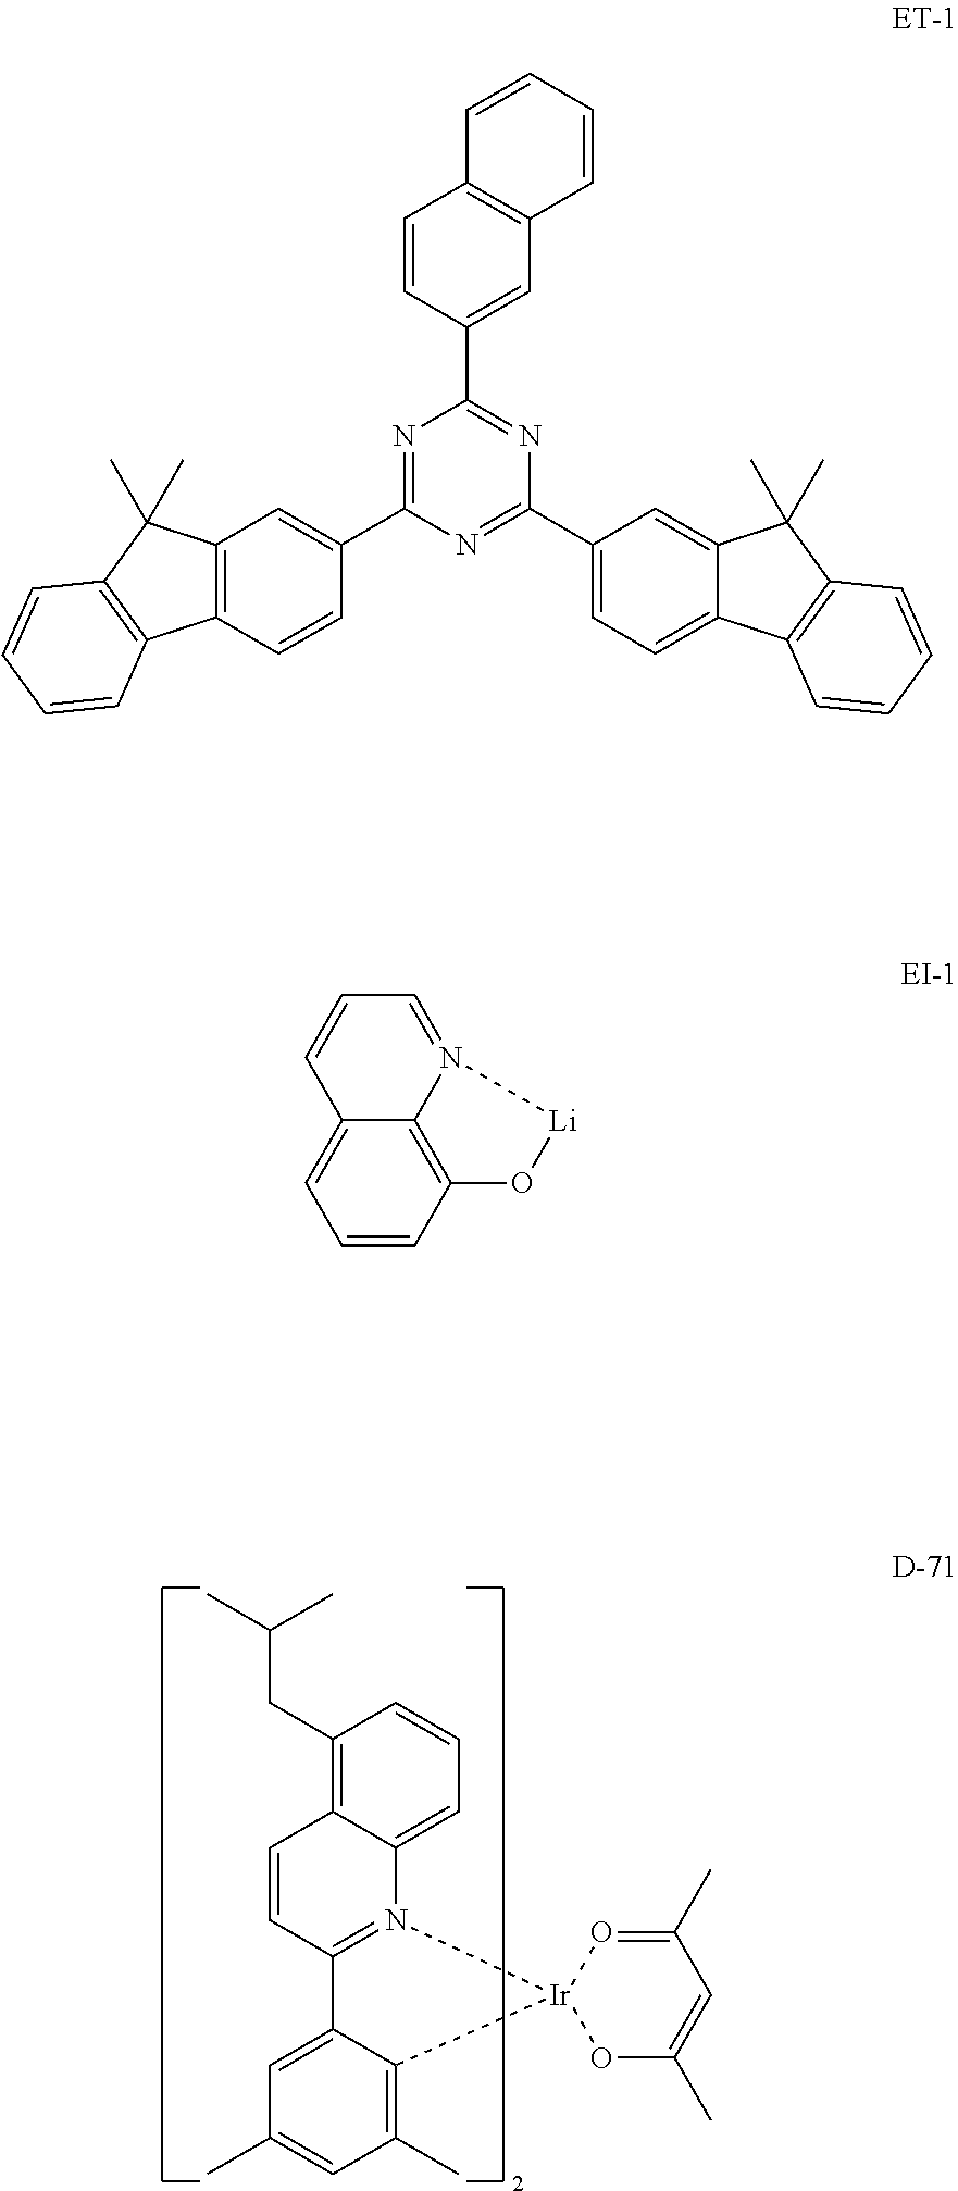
C12=C(CC(C)C)C=CC=C1N1=C(C=C2)C2=CC(C)=CC(C)=C2[Ir]12OC(C)=CC(C)=O2.N1=C(C2=CC3=C(C=C2)C2=C(C3(C)C)C=CC=C2)N=C(C2=CC=C3C(=C2)C(C)(C)C2=C3C=CC=C2)N=C1C1=CC2=C(C=C1)C=CC=C2.C1=CC2=C3C(=C1)C=CC=N3[Li]O2
